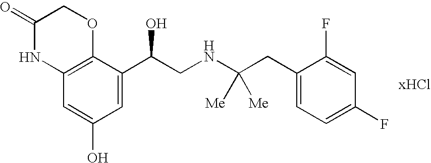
[xHCl].C12=C(C(C(CNC(CC3=CC=C(F)C=C3F)([Me])[Me])O)=CC(O)=C1)OCC(=O)N2
